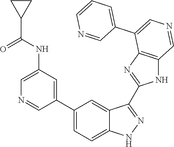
C(NC1=CN=CC(C2=CC=C3C(=C2)C(C2=NC4=C(N2)C=NC=C4C2=CC=CN=C2)=NN3)=C1)(C1CC1)=O
